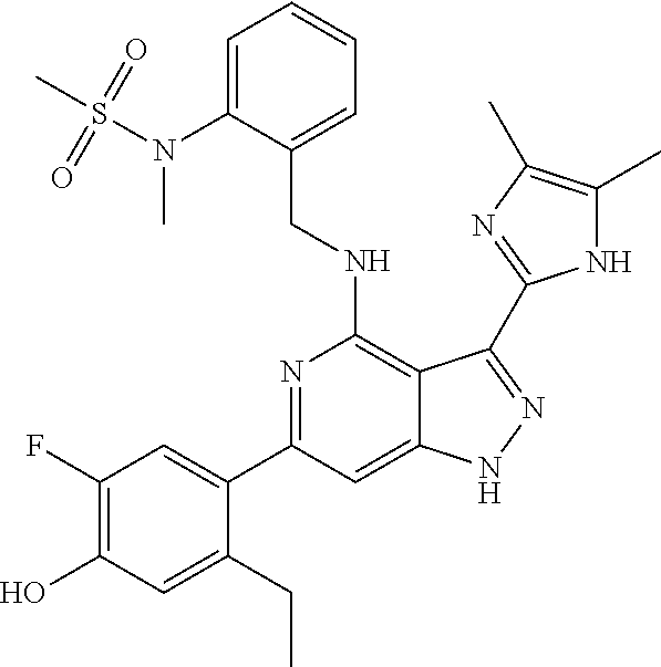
C(NC1=C2C(=CC(C3=CC(F)=C(O)C=C3CC)=N1)NN=C2C1=NC(C)=C(C)N1)C1=CC=CC=C1N(S(C)(=O)=O)C
